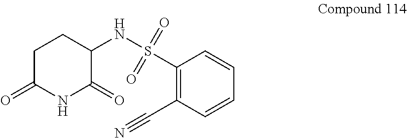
C1(S(NC2CCC(=O)NC2=O)(=O)=O)=C(C#N)C=CC=C1
